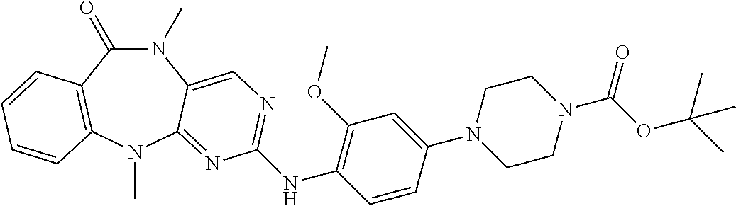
N1(C)C(=O)C2=C(N(C)C3=NC(NC4=C(OC)C=C(N5CCN(C(=O)OC(C)(C)C)CC5)C=C4)=NC=C13)C=CC=C2
